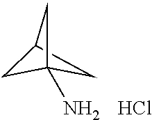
C1C2CC1(N)C2.Cl
